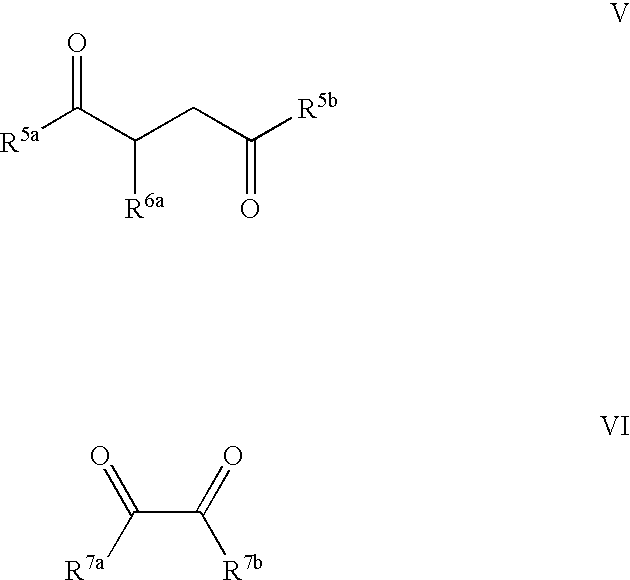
[R5a]C(C(CC([R5b])=O)[R6a])=O.O=C([R7a])C(=O)[R7b]
